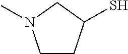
C1CC(S)CN1C
